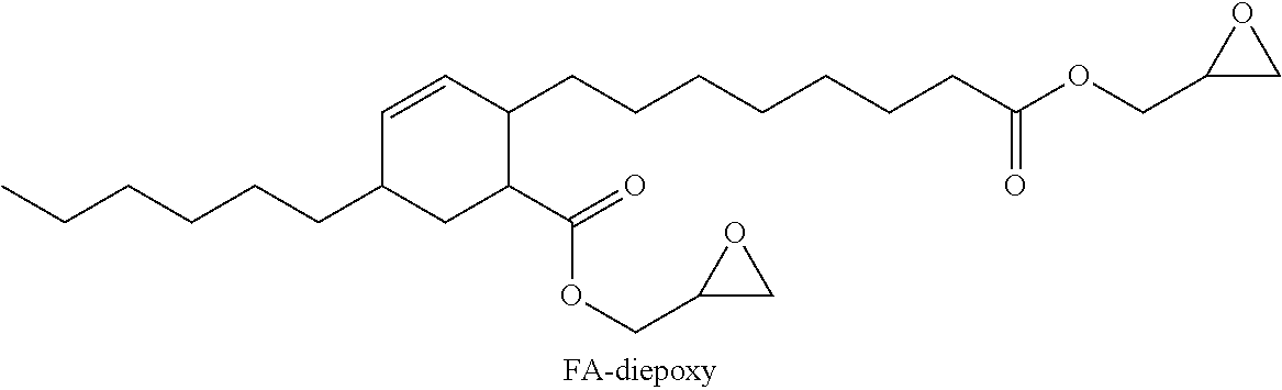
C1=CC(CCCCCCCC(=O)OCC2CO2)C(C(OCC2CO2)=O)CC1CCCCCC
